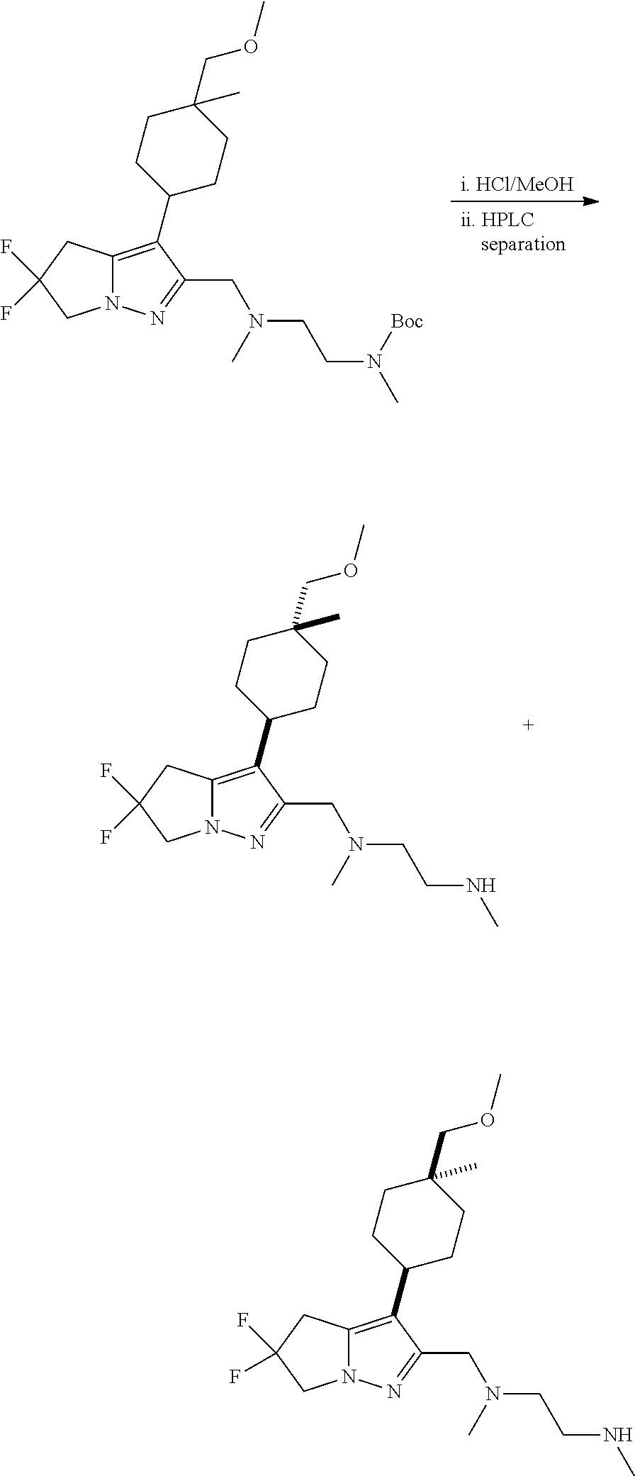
[ii. HPLC    separation].[i. HCl/MeOH].C12=C(C3CCC(COC)(C)CC3)C(CN(CCN(C)[Boc])C)=NN1CC(F)(F)C2.C12=C(C3CCC(COC)(C)CC3)C(CN(CCNC)C)=NN1CC(F)(F)C2.C12=C(C3CCC(COC)(C)CC3)C(CN(CCNC)C)=NN1CC(F)(F)C2
